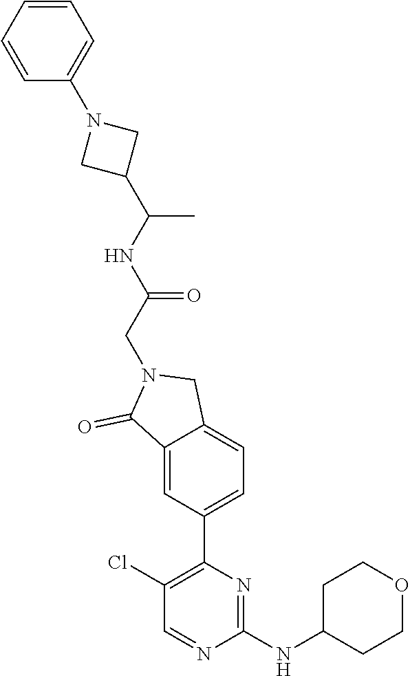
C1(Cl)=C(C2=CC=C3C(=C2)C(=O)N(CC(=O)NC(C)C2CN(C4=CC=CC=C4)C2)C3)N=C(NC2CCOCC2)N=C1
